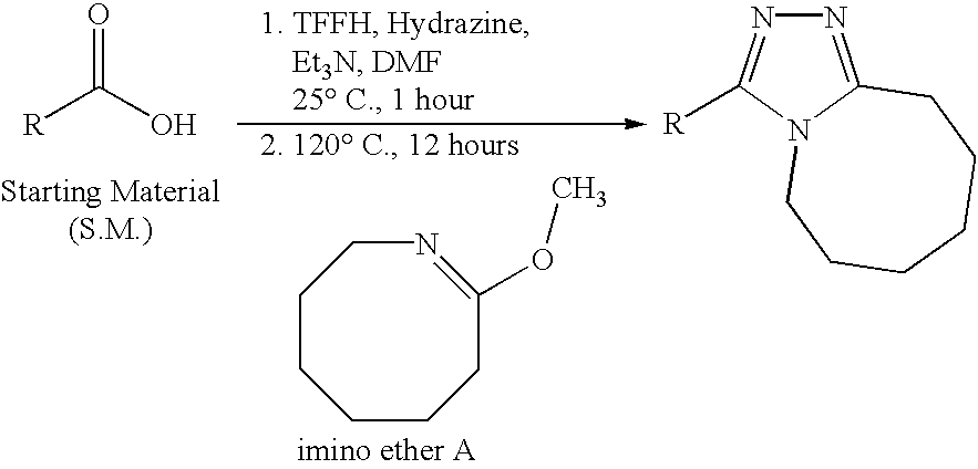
O=C(O)[R].C1CCCCC(OC)=NC1.N1=C2N(C([R])=N1)CCCCCC2
